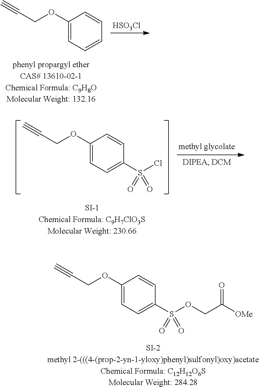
C1(OCC#C)=CC=CC=C1.[HSO3Cl].C1(OCC#C)=CC=C(S(Cl)(=O)=O)C=C1.[SI-1Chemical Formula: C9H7ClO3SMolecular Weight: 230.66].C1(OCC#C)=CC=C(S(OCC([OMe])=O)(=O)=O)C=C1.[SI-2methyl 2-(((4-(prop-2-yn-1-yloxy)phenyl)sulfonyl)oxy)acetateChemical Formula: C12H12O6SMolecular Weight: 284.28]
